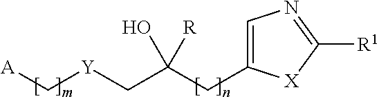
[A]C[Y]CC(CC1=CN=C([R1])[X]1)(O)[R]
